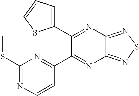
C1(C2=NC3=NSN=C3N=C2C2=NC(SC)=NC=C2)=CC=CS1
